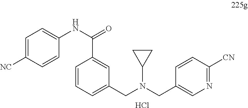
C1=C([NC])C=CC(NC(C2=CC(CN(C3CC3)CC3=CN=C([CN])C=C3)=CC=C2)=O)=C1.Cl
